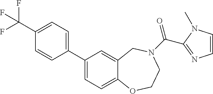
C1=C2C(=CC(C3=CC=C(C(F)(F)F)C=C3)=C1)CN(C(=O)C1=NC=CN1C)CCO2
